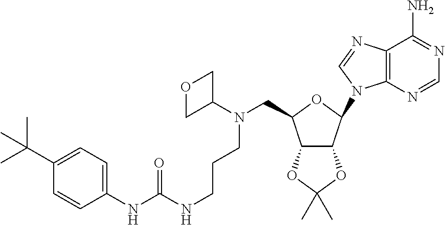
C12=C(N=CN=C1N)N(C1OC(CN(C3COC3)CCCNC(NC3=CC=C(C(C)(C)C)C=C3)=O)C3C1OC(C)(C)O3)C=N2
